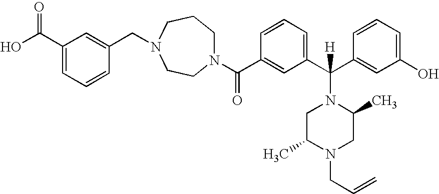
OC(=O)C1=CC=CC(CN2CCN(C(C3=CC(C(C4=CC(O)=CC=C4)([H])N4CC(C)N(CC=C)CC4C)=CC=C3)=O)CCC2)=C1
